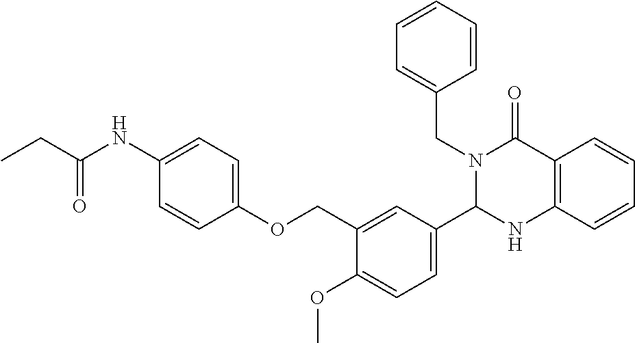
N1(CC2=CC=CC=C2)C(C2=CC=C(OC)C(COC3=CC=C(NC(CC)=O)C=C3)=C2)NC2=C(C1=O)C=CC=C2
